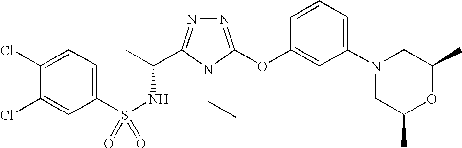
N1=C(OC2=CC(N3CC(C)OC(C)C3)=CC=C2)N(CC)C(C(C)NS(=O)(C2=CC=C(Cl)C(Cl)=C2)=O)=N1
